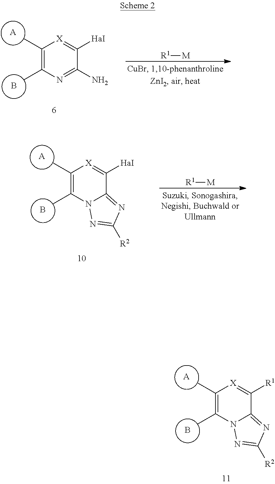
[A].B.N12C(=NC([R2])=N1)C([R1])=[X]C(C)=C2C.[A].B.N1=C(N)C([HaI])=[X]C(C)=C1C.[R1][M].[R1][M].[A].B.N12C(=NC([R2])=N1)C([HaI])=[X]C(C)=C2C
